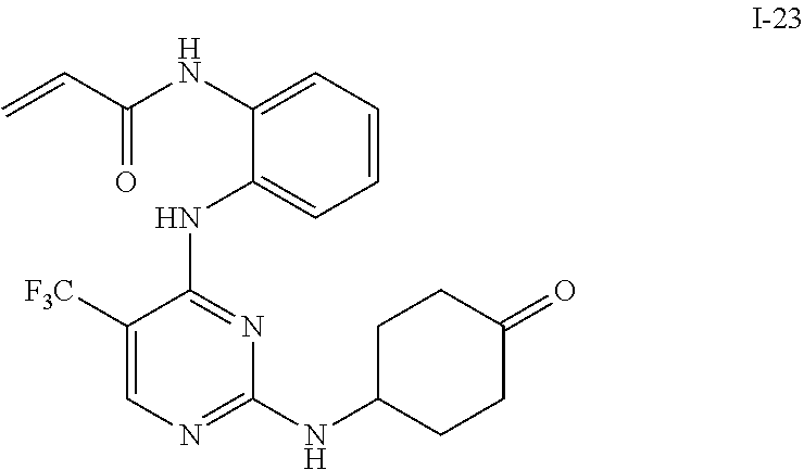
C1=CC=C(NC(C=C)=O)C(NC2=NC(NC3CCC(=O)CC3)=NC=C2[F3C])=C1
